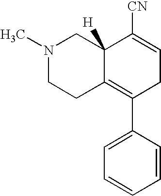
N1(C)CCC2=C(C3=CC=CC=C3)CC=C([CN])C2([H])C1
